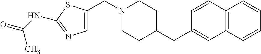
C1=CC2=C(C=C1CC1CCN(CC3=CN=C(NC(=O)C)S3)CC1)C=CC=C2
